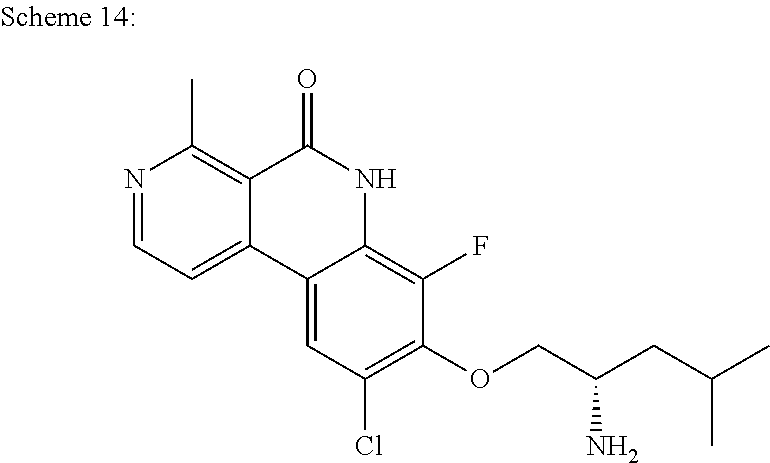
N1=CC=C2C(=C1C)C(=O)NC1=C(F)C(OCC(CC(C)C)N)=C(Cl)C=C21
